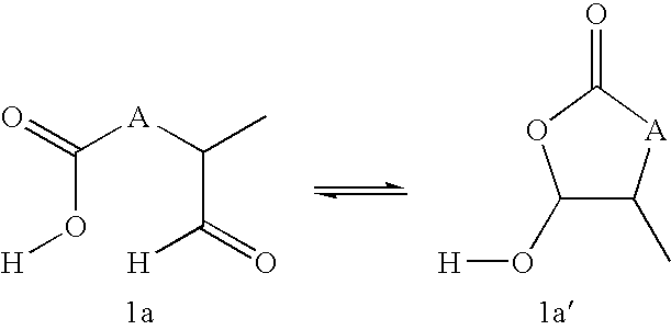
C1(O[H])C(C)[A]C(=O)O1.C(O[H])([A]C(C(=O)[H])C)=O
